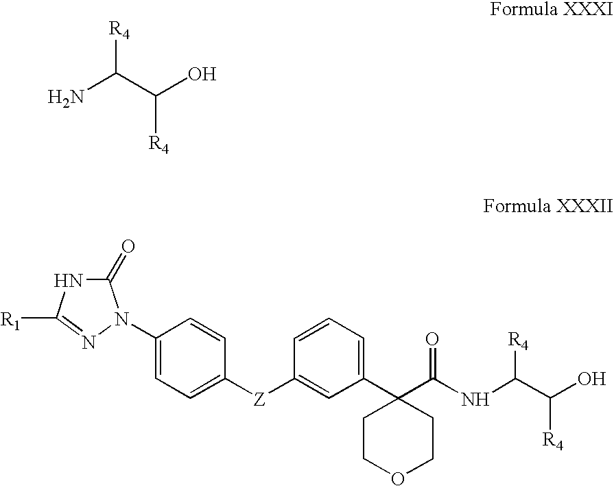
NC(C(O)[R4])[R4].C1(=O)NC([R1])=NN1C1=CC=C([Z]C2=CC(C3(C(NC([R4])C([R4])O)=O)CCOCC3)=CC=C2)C=C1
